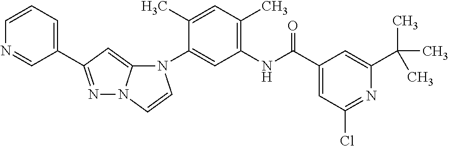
N1=C(C2=CC=CN=C2)C=C2N1C=CN2C1=CC(NC(C2=CC(Cl)=NC(C(C)(C)C)=C2)=O)=C(C)C=C1C
